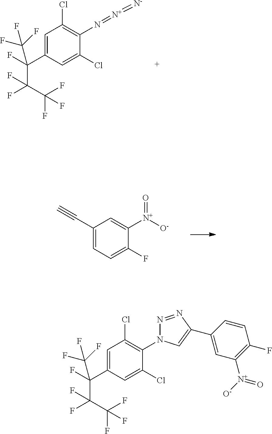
C1=C(C(C(F)(C(F)(F)F)F)(F)C(F)(F)F)C=C(Cl)C(N=[N+]=[N-])=C1Cl.C1(C#C)=CC=C(F)C([N+](=O)[O-])=C1.C1=C(C(C(F)(C(F)(F)F)F)(F)C(F)(F)F)C=C(Cl)C(N2N=NC(C3=CC([N+](=O)[O-])=C(F)C=C3)=C2)=C1Cl
